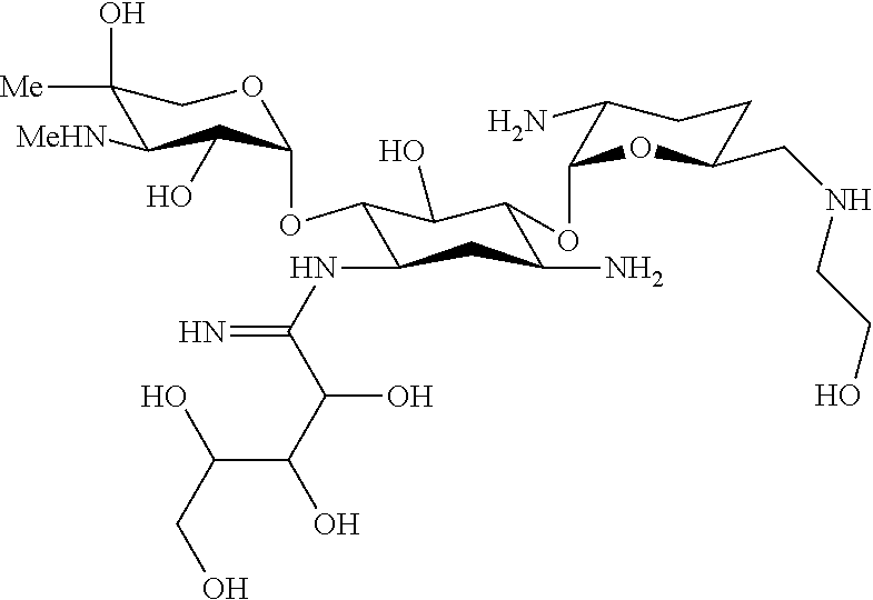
C1(O)([Me])C([MeHN])C(O)C(OC2C(NC(=N)C(C(O)C(O)CO)O)CC(N)C(OC3OC(CNCCO)CCC3N)C2O)OC1
